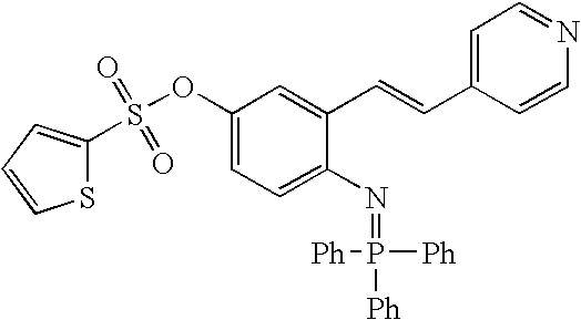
S1C(S(OC2=CC=C(N=P([Ph])([Ph])[Ph])C(C=CC3=CC=NC=C3)=C2)(=O)=O)=CC=C1
